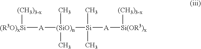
[(R3O)xSi]([A][(SiO)n]([Si]([A][Si(OR3)x][(CH3)3-x])(C)C)(C)C)[(CH3)3-x]
